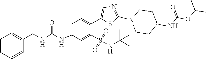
C1=C(NC(=O)NCC2=CC=CC=C2)C=C(S(=O)(=O)NC(C)(C)C)C(C2=CN=C(N3CCC(NC(OC(C)C)=O)CC3)S2)=C1
